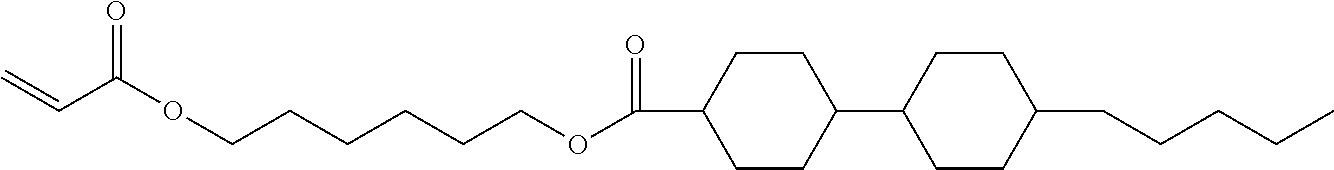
C1CC(C2CCC(CCCCC)CC2)CCC1C(OCCCCCCOC(C=C)=O)=O
